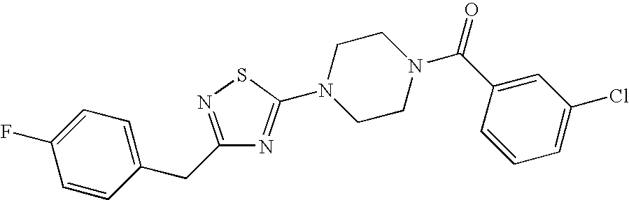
C1=CC(CC2=NSC(N3CCN(C(C4=CC(Cl)=CC=C4)=O)CC3)=N2)=CC=C1F
